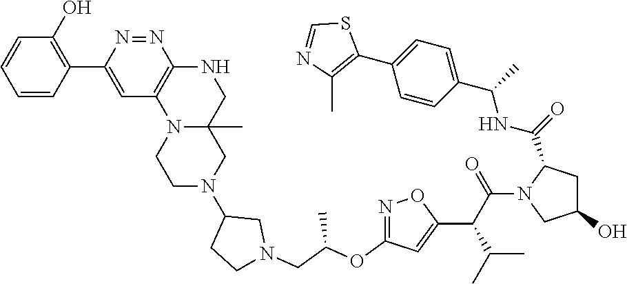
C1(N2CCN3C4=C(N=NC(C5=C(O)C=CC=C5)=C4)NCC3(C)C2)CCN(CC(OC2=NOC(C(C(N3CC(O)CC3C(NC(C3=CC=C(C4=C(C)N=CS4)C=C3)C)=O)=O)C(C)C)=C2)C)C1
